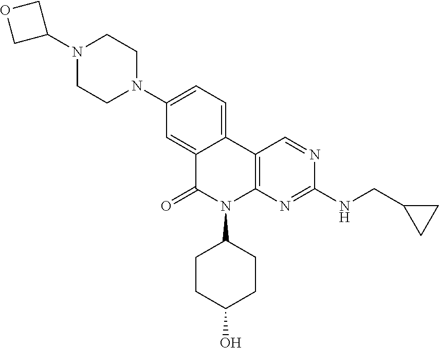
C12=CC(N3CCN(C4COC4)CC3)=CC=C1C1=C(N(C3CCC(O)CC3)C2=O)N=C(NCC2CC2)N=C1
